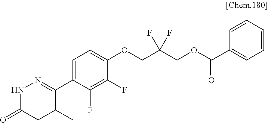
C1(C2=NNC(=O)CC2C)=CC=C(OCC(COC(C2=CC=CC=C2)=O)(F)F)C(F)=C1F
